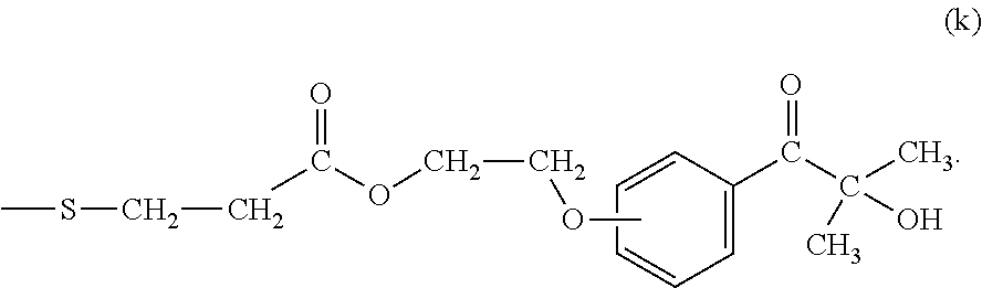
C1=C(C(C(C)(C)O)=O)C=CC=C1.COCCOC(CCSC)=O
